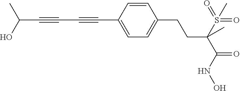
C(C1=CC=C(CCC(C(=O)NO)(S(=O)(=O)C)C)C=C1)#CC#CC(O)C
